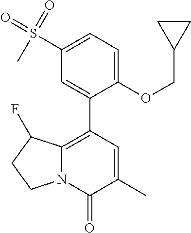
N12C(=C(C3=CC(S(=O)(=O)C)=CC=C3OCC3CC3)C=C(C)C1=O)C(F)CC2
